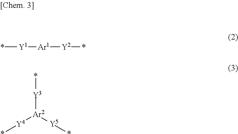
*[Y1][Ar1][Y2]*.*[Y4][Ar2]([Y5]*)[Y3]*
